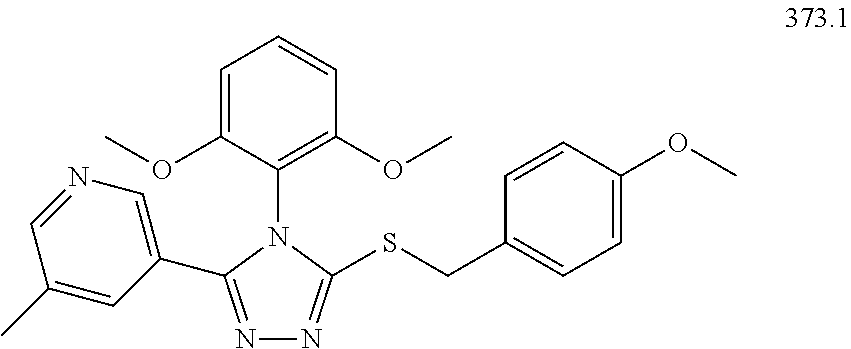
N1=C(C2=CN=CC(C)=C2)N(C2=C(OC)C=CC=C2OC)C(SCC2=CC=C(OC)C=C2)=N1
